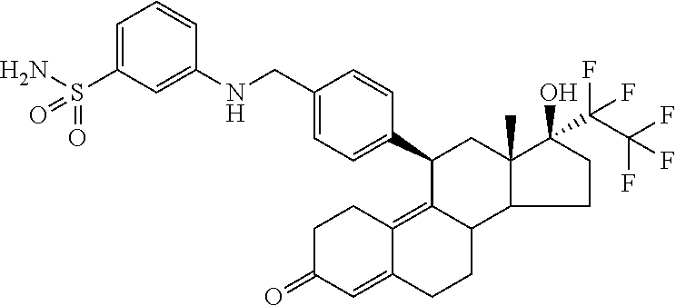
C1C(=O)C=C2C(=C3C(CC2)C2C(C)(CC3C3=CC=C(CNC4=CC(S(N)(=O)=O)=CC=C4)C=C3)C(O)(C(C(F)(F)F)(F)F)CC2)C1
